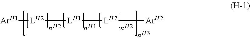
[ArH1][LH2][LH1][LH2][ArH2]
